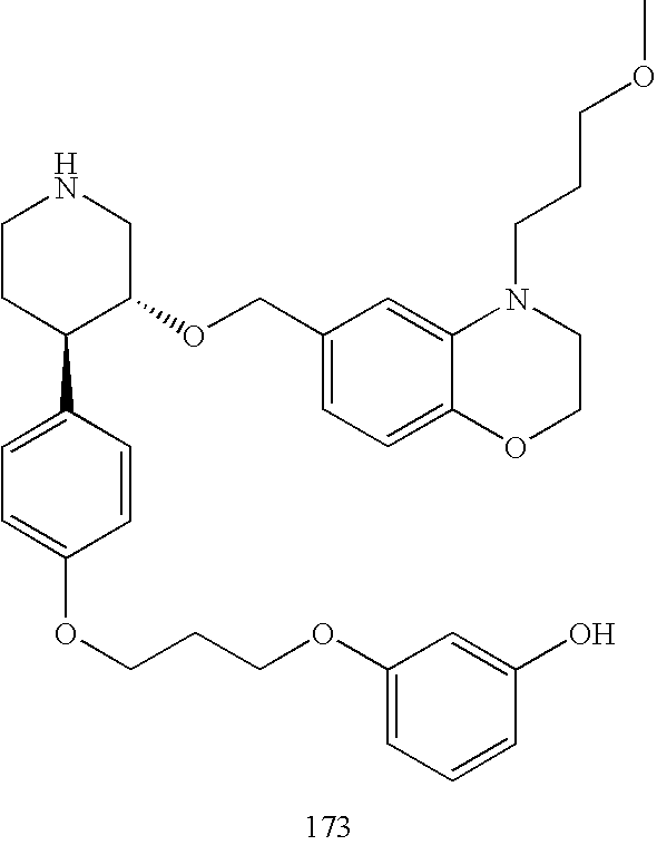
C1CC(C2=CC=C(OCCCOC3=CC=CC(O)=C3)C=C2)C(OCC2=CC=C3C(=C2)N(CCCOC)CCO3)CN1
